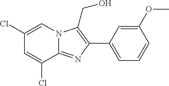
C1(C2=C(CO)N3C(=N2)C(Cl)=CC(Cl)=C3)=CC=CC(OC)=C1
